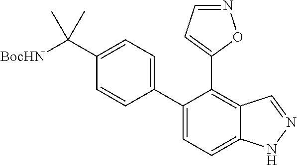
C1(C2=CC=C3C(=C2C2=CC=NO2)C=NN3)=CC=C(C([BocHN])(C)C)C=C1
